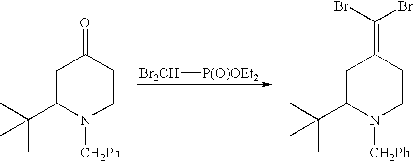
C1C(C(C)(C)C)N([CH2Ph])CCC1=O.C1C(C(C)(C)C)N([CH2Ph])CCC1=C(Br)Br.[Br2CH][P(O)OEt2]
